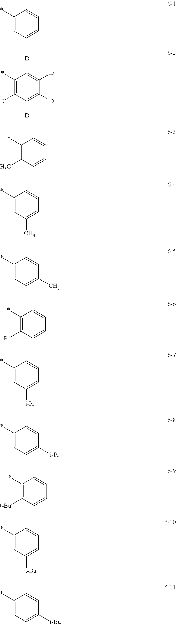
C1(*)=CC=CC=C1.C1(*)=C([D])C([D])=C([D])C([D])=C1[D].C1(*)=C(C)C=CC=C1.C1(*)=CC(C)=CC=C1.C1(*)=CC=C(C)C=C1.C1(*)=C([i-Pr])C=CC=C1.C1(*)=CC([i-Pr])=CC=C1.C1(*)=CC=C([i-Pr])C=C1.C1(*)=C([t-Bu])C=CC=C1.C1(*)=CC([t-Bu])=CC=C1.C1(*)=CC=C([t-Bu])C=C1
